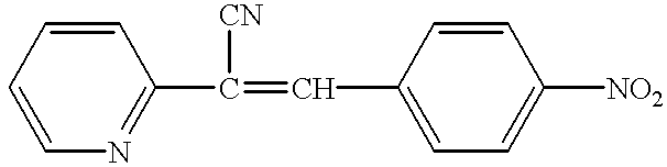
C1=CC=CC(C([CN])=CC2=CC=C([NO2])C=C2)=N1
